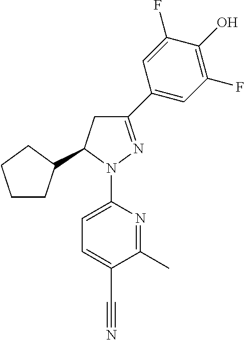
C1CC(C2CC(C3=CC(F)=C(O)C(F)=C3)=NN2C2=CC=C(C#N)C(C)=N2)CC1
